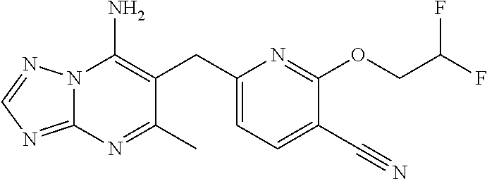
N12C(=NC=N1)N=C(C)C(CC1=CC=C(C#N)C(OCC(F)F)=N1)=C2N
